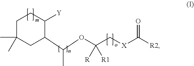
C1CC(C)(C)CC(C(OC(C[X]C([R2])=O)([R])[R1])C)C1[Y]
